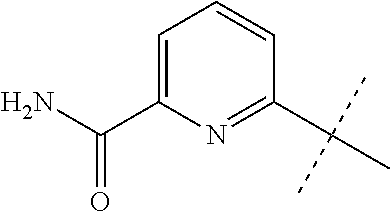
C1=C(C(N)=O)N=C(C(C)(C)C)C=C1
